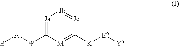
[Ja]1=C([Y][A]B)[M]=C([K][Eo][Yo])[Jc]=[Jb]1
